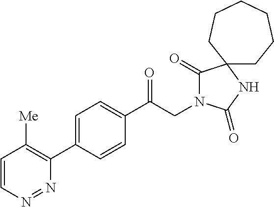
C1(C(CN2C(=O)C3(NC2=O)CCCCCC3)=O)=CC=C(C2=C([Me])C=CN=N2)C=C1
